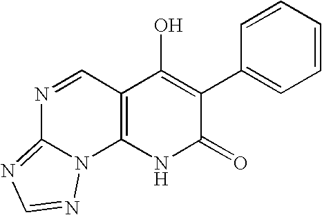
C12=C(NC(=O)C(C3=CC=CC=C3)=C1O)N1C(=NC=N1)N=C2
